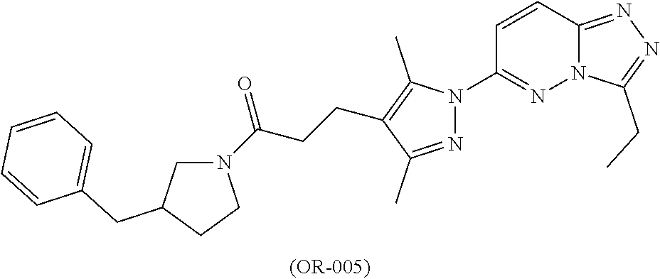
C12=NN=C(CC)N1N=C(N1N=C(C)C(CCC(N3CC(CC4=CC=CC=C4)CC3)=O)=C1C)C=C2
